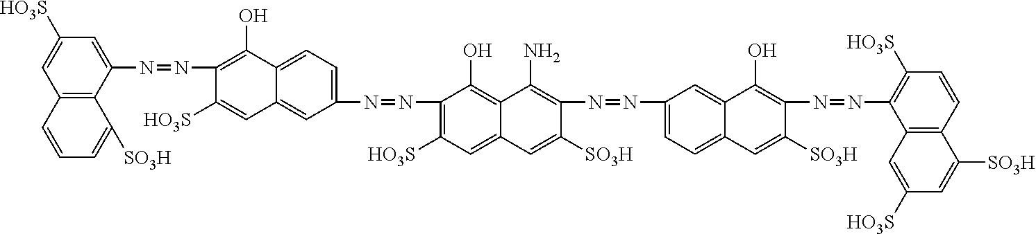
C12=C(C(N=NC3=C(O)C4=CC=C(N=NC5=C([HO3S])C=C6C(=C5O)C(N)=C(N=NC5=CC=C7C(=C5)C(O)=C(N=NC5=C([HO3S])C=CC8=C5C=C([HO3S])C=C8[SO3H])C([SO3H])=C7)C([SO3H])=C6)C=C4C=C3[HO3S])=CC([HO3S])=C1)C([SO3H])=CC=C2
